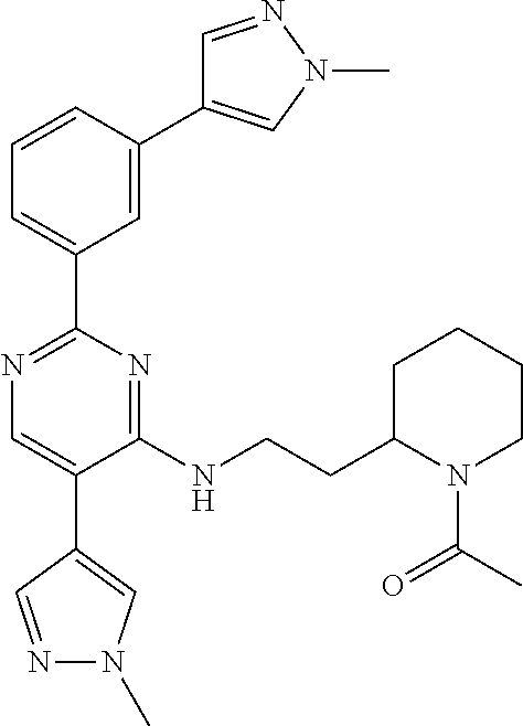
C1=NN(C)C=C1C1=CC(C2=NC=C(C3=CN(C)N=C3)C(NCCC3N(C(=O)C)CCCC3)=N2)=CC=C1
